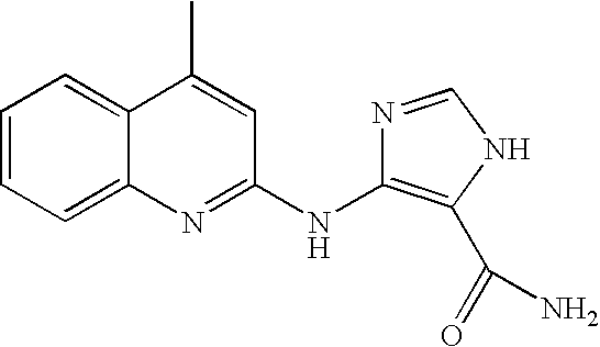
C1=CC=C2C(=C1)C(C)=CC(NC1=C(C(=O)N)NC=N1)=N2
